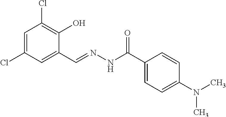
C1=C(Cl)C=C(C=NNC(C2=CC=C(N(C)C)C=C2)=O)C(O)=C1Cl
